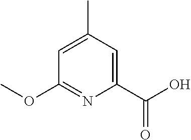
C1=C(C)C=C(C(O)=O)N=C1OC
